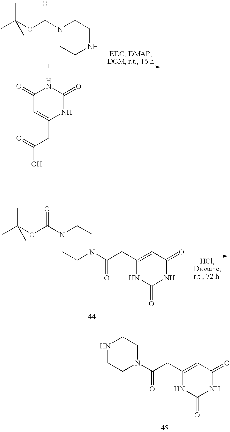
N1(C(OC(C)(C)C)=O)CCNCC1.C1(=O)C=C(CC(=O)O)NC(=O)N1.N1(C(OC(C)(C)C)=O)CCN(C(CC2=CC(=O)NC(=O)N2)=O)CC1.N1CCN(C(CC2=CC(=O)NC(=O)N2)=O)CC1
